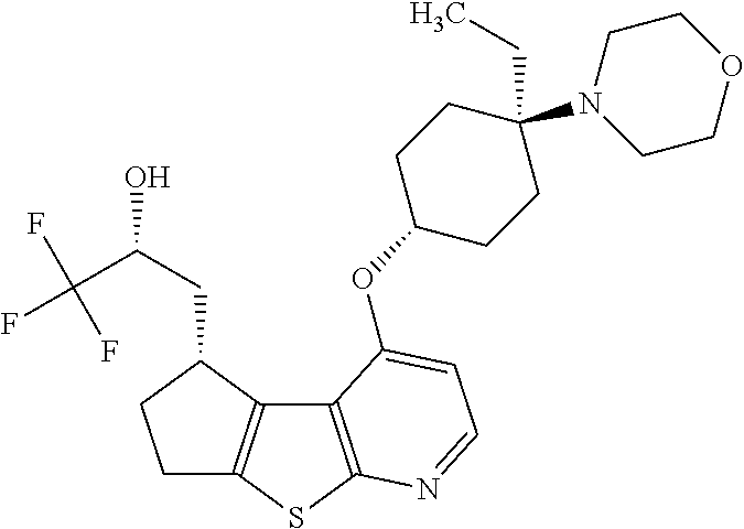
C1C2=C(C(CC(C(F)(F)F)O)C1)C1=C(S2)N=CC=C1OC1CCC(N2CCOCC2)(CC)CC1
